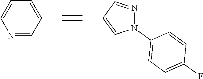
N1=CC(C#CC2=CN(C3=CC=C(F)C=C3)N=C2)=CC=C1
